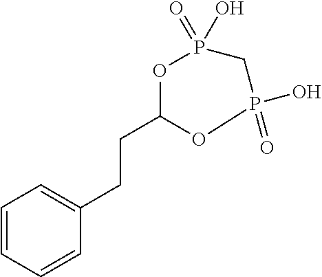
C1=CC=CC(CCC2OP(=O)(O)CP(O)(=O)O2)=C1
